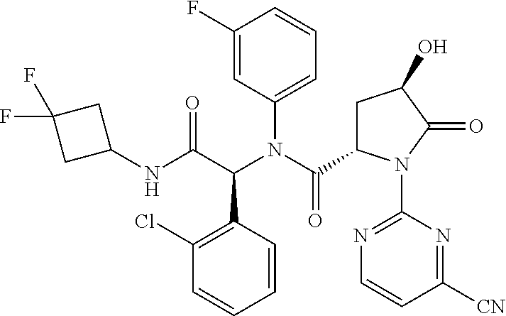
N(C(C(C1=C(Cl)C=CC=C1)N(C(C1CC(O)C(=O)N1C1=NC=CC([CN])=N1)=O)C1=CC=CC(F)=C1)=O)C1CC(F)(F)C1
